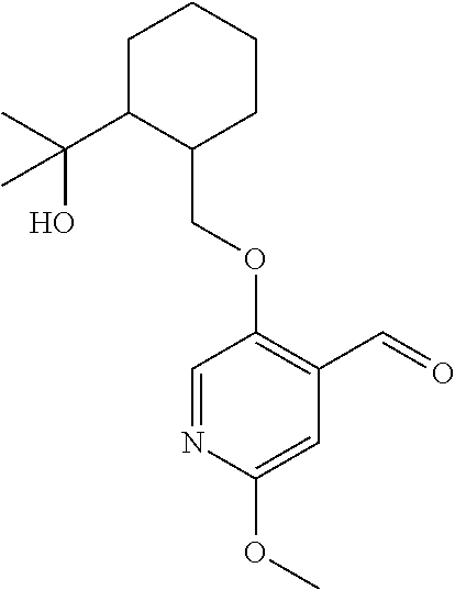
C1C(C(C)(O)C)C(COC2=C(C=O)C=C(OC)N=C2)CCC1
